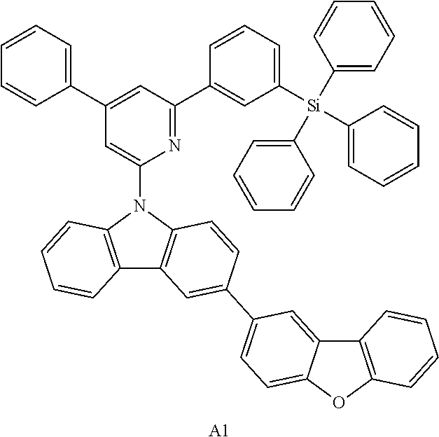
C1=CC=CC=C1[Si](C1=CC=CC=C1)(C1=CC=CC(C2=NC(N3C4=C(C5=C3C=CC(C3=CC=C6OC7=C(C6=C3)C=CC=C7)=C5)C=CC=C4)=CC(C3=CC=CC=C3)=C2)=C1)C1=CC=CC=C1.[A1]
